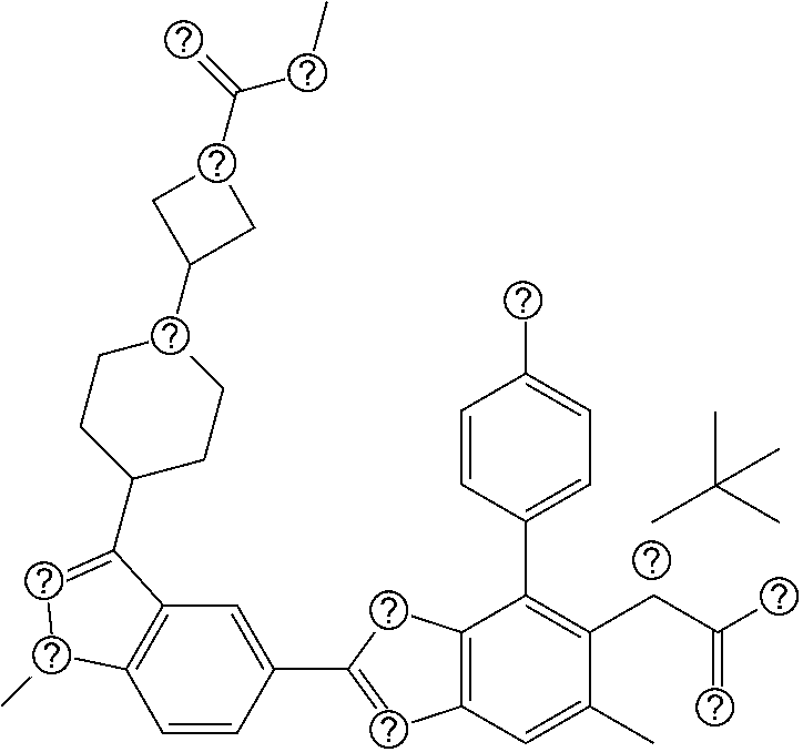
CC(C)(C)C.C1=CC(C2=CC3=C(C2)C(C2=CC=C(C)C=C2)=C(CC(C)=C)C(C)=C3)=CC2=C1C(C)C=C2C1CCC(C2CC(C(=C)CC)C2)CC1
